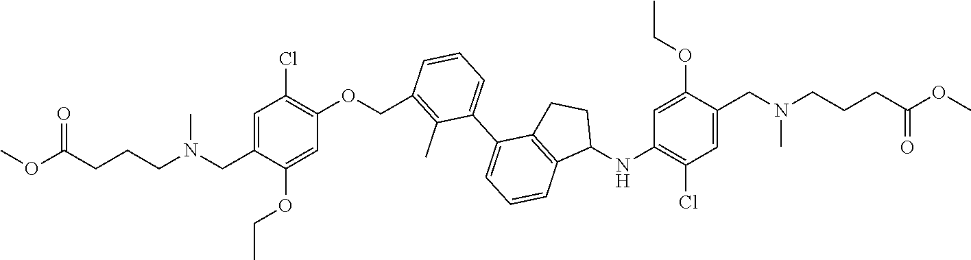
C1=C(OCC)C(CN(CCCC(OC)=O)C)=CC(Cl)=C1OCC1=C(C)C(C2=CC=CC3=C2CCC3NC2=C(Cl)C=C(CN(CCCC(OC)=O)C)C(OCC)=C2)=CC=C1
